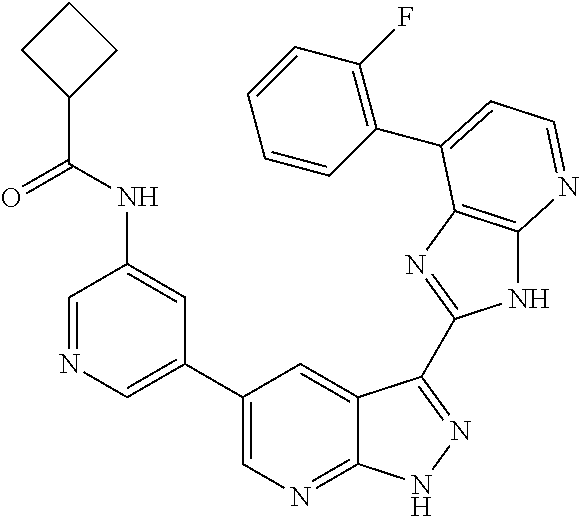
C1=NC=C(C2=CN=C3C(=C2)C(C2=NC4=C(N2)N=CC=C4C2=C(F)C=CC=C2)=NN3)C=C1NC(C1CCC1)=O
